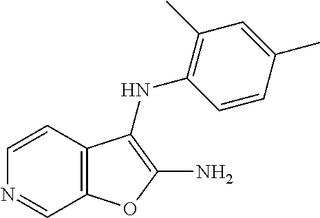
C1=CC2=C(C=N1)OC(N)=C2NC1=C(C)C=C(C)C=C1
